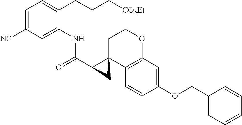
C1=C([NC])C=C(NC(C2C3(CCOC4=C3C=CC(OCC3=CC=CC=C3)=C4)C2)=O)C(CCC[CO2Et])=C1
